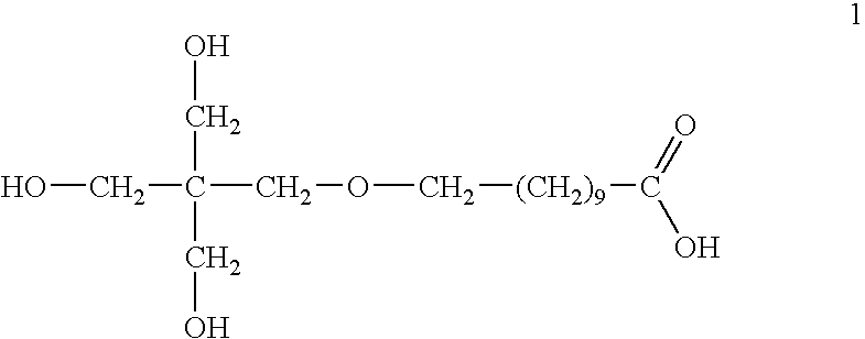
C(COC[(CH2)9]C(=O)O)(CO)(CO)CO
